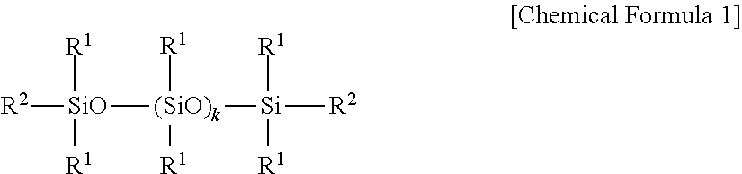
[R2][SiO]([(SiO)k]([R1])([R1])[Si]([R2])([R1])[R1])([R1])[R1]
